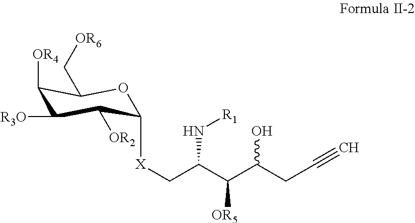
C1([OR4])C([R3O])C([OR2])C([X]CC(C(C(CC#C)O)[OR5])N[R1])OC1C[OR6]
